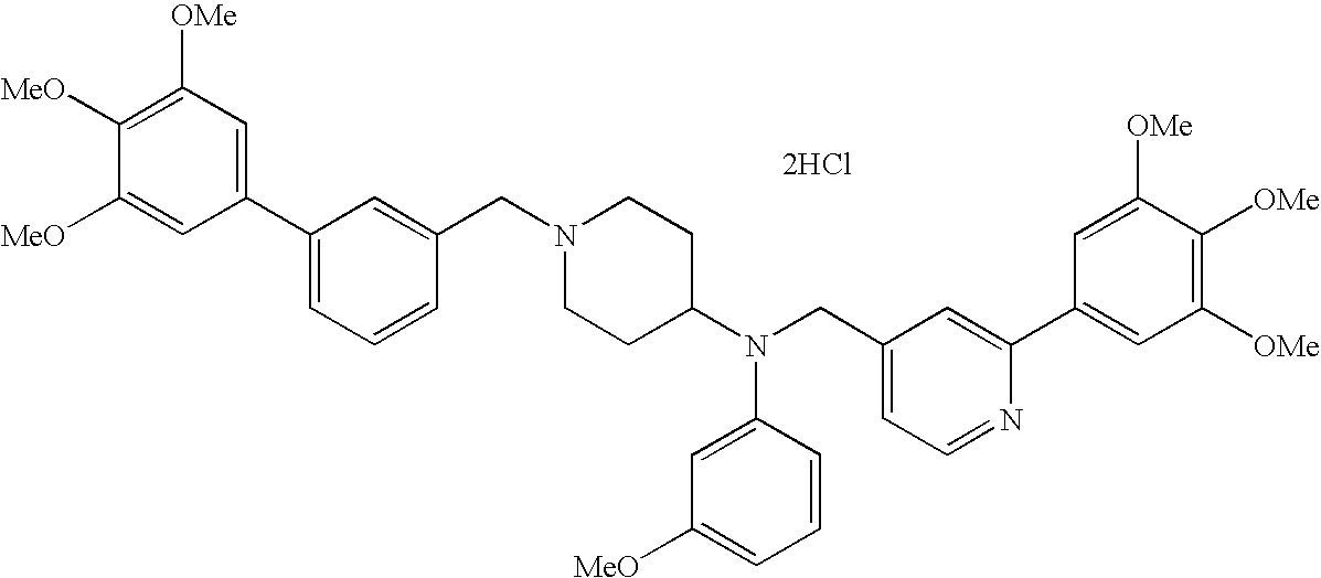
C1=C([MeO])C([MeO])=C([OMe])C=C1C1=CC=CC(CN2CCC(N(CC3=CC=NC(C4=CC([OMe])=C([OMe])C([OMe])=C4)=C3)C3=CC([MeO])=CC=C3)CC2)=C1.[2HCl]
